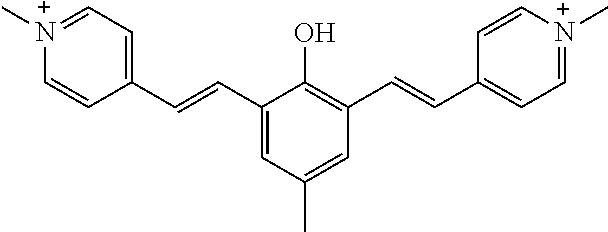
C1(C=CC2=CC=[N+](C)C=C2)=CC(C)=CC(C=CC2=CC=[N+](C)C=C2)=C1O
